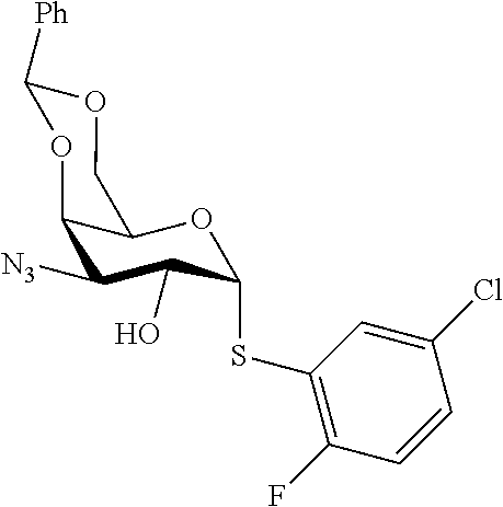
C12C([N3])C(O)C(SC3=C(F)C=CC(Cl)=C3)OC1COC([Ph])O2
